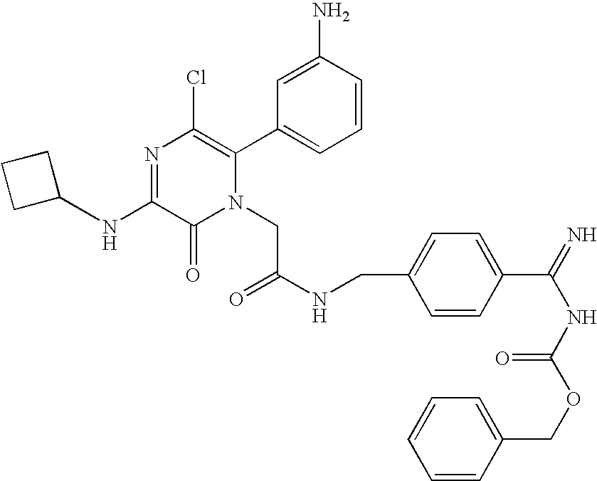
N(C1=NC(Cl)=C(C2=CC=CC(N)=C2)N(CC(NCC2=CC=C(C(=N)NC(=O)OCC3=CC=CC=C3)C=C2)=O)C1=O)C1CCC1
